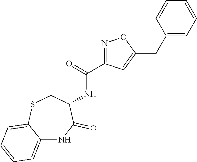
N1=C(C(=O)NC2C(=O)NC3=CC=CC=C3SC2)C=C(CC2=CC=CC=C2)O1
